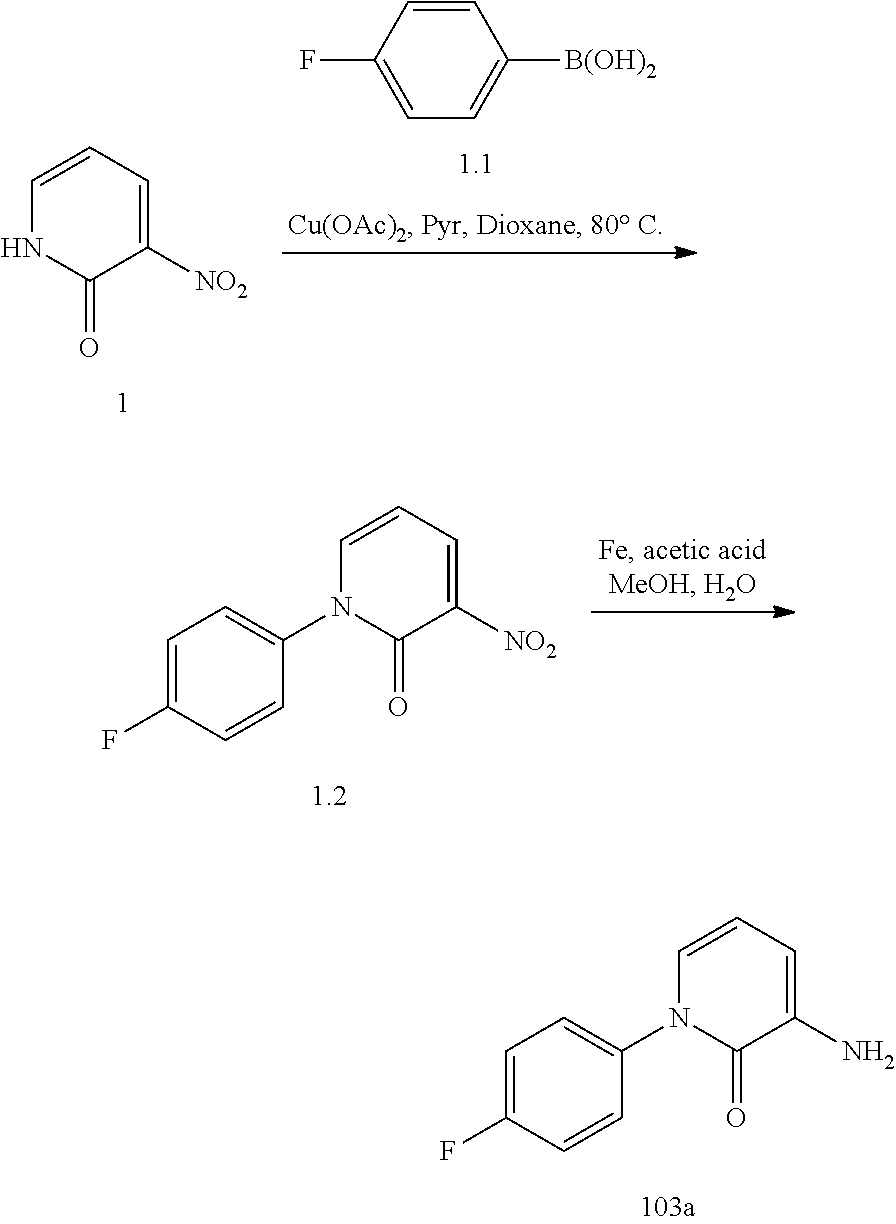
C1([NO2])=CC=CNC1=O.C1=CC(F)=CC=C1[B(OH)2].C1([NO2])=CC=CN(C2=CC=C(F)C=C2)C1=O.C1(N)=CC=CN(C2=CC=C(F)C=C2)C1=O
